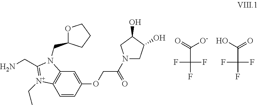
NCC1=[N+](CC)C2=C(C=C(OCC(=O)N3CC(O)C(O)C3)C=C2)N1CC1OCCC1.C(C(F)(F)F)(=O)[O-].C(C(F)(F)F)(O)=O
